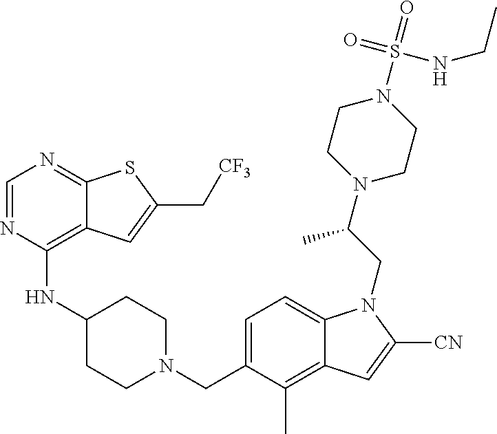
C1=NC(NC2CCN(CC3=CC=C4C(=C3C)C=C([CN])N4CC(N3CCN(S(=O)(NCC)=O)CC3)C)CC2)=C2C(=N1)SC(C[CF3])=C2
